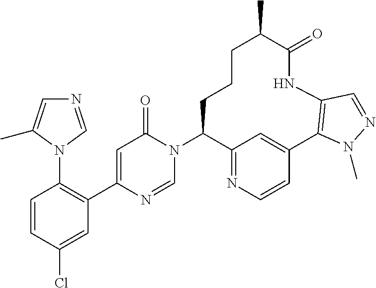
C1=CC(Cl)=CC(C2=CC(=O)N(C3C4=NC=CC(=C4)C4=C(NC(=O)C(C)CCC3)C=NN4C)C=N2)=C1N1C=NC=C1C
